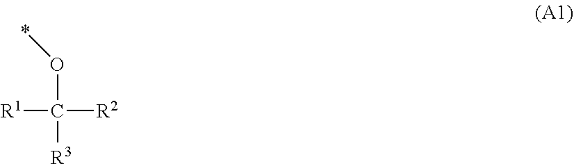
O(*)C([R3])([R1])[R2]
